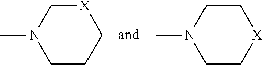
[X]1CN(C)CCC1.C1CN(C)CC[X]1
